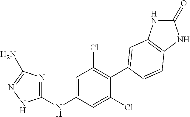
C1(NC2=CC(Cl)=C(C3=CC4=C(NC(=O)N4)C=C3)C(Cl)=C2)=NC(N)=NN1
